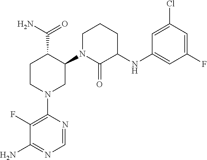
C1CN(C2=C(F)C(N)=NC=N2)CC(N2CCCC(NC3=CC(F)=CC(Cl)=C3)C2=O)C1C(N)=O
